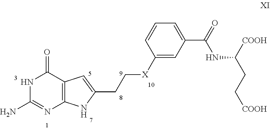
N1C(N)=NC2=C(C1=O)C=C(CC[X]C1=CC(C(NC(CC[COOH])[COOH])=O)=CC=C1)N2
